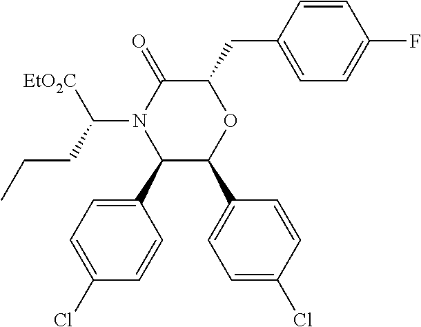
C1(C2=CC=C(Cl)C=C2)C(C2=CC=C(Cl)C=C2)OC(CC2=CC=C(F)C=C2)C(=O)N1C(CCC)[EtO2C]
